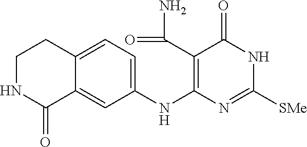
C12=CC=C(NC3=C(C(=O)N)C(=O)NC([SMe])=N3)C=C1C(=O)NCC2
